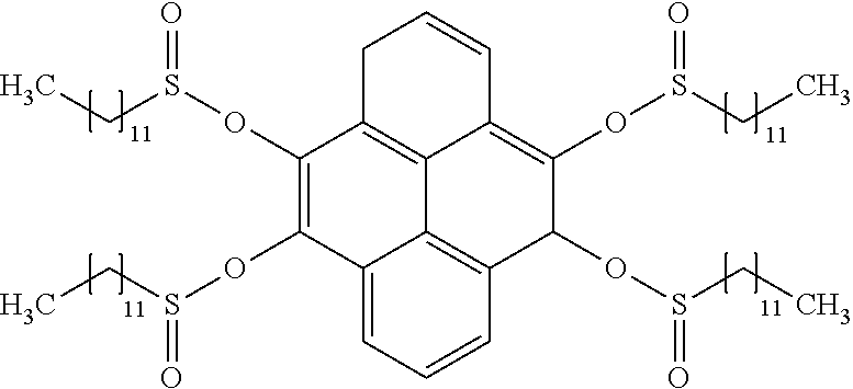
C1C2=C3C(=C(OS(CC)=O)C(OS(CC)=O)C4=C3C(=CC=C4)C(OS(CC)=O)=C2OS(CC)=O)C=C1
